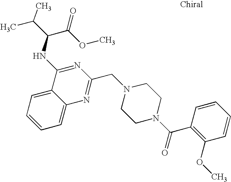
N1(CC2=NC3=CC=CC=C3C(NC(C(OC)=O)C(C)C)=N2)CCN(C(C2=C(OC)C=CC=C2)=O)CC1
